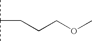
CC(C)CCCOC
